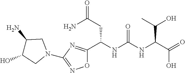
O1C(C(NC(NC(C(=O)O)C(C)O)=O)CC(=O)N)=NC(N2CC(N)C(O)C2)=N1
